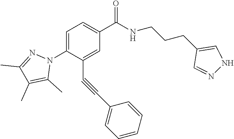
C1=C(N2N=C(C)C(C)=C2C)C(C#CC2=CC=CC=C2)=CC(C(=O)NCCCC2=CNN=C2)=C1
